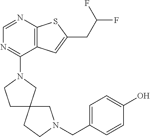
C1=NC2=C(C(N3CCC4(C3)CCN(CC3=CC=C(O)C=C3)C4)=N1)C=C(CC(F)F)S2
